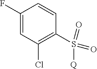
C1(F)=CC(Cl)=C(S(=O)(=O)[Q])C=C1
